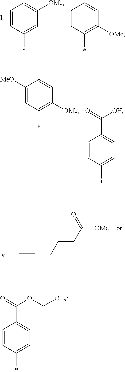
C1=CC(C)=CC([OMe])=C1.C1=CC(C)=C([OMe])C=C1.C(#CCCCC([OMe])=O)C.C1([MeO])=CC(C)=C([OMe])C=C1.C1=CC(C)=CC=C1C(=O)[OH].C1=CC(C)=CC=C1C(=O)OCC
